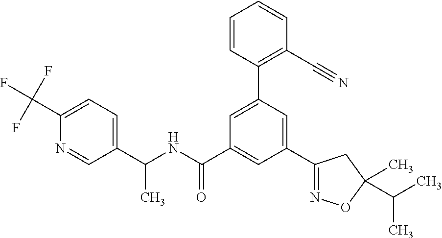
C1=C(C2=C(C#N)C=CC=C2)C=C(C2=NOC(C)(C(C)C)C2)C=C1C(NC(C1=CC=C(C(F)(F)F)N=C1)C)=O
